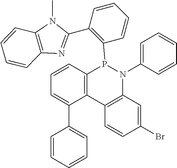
C12=C(C3=C(N(C4=CC=CC=C4)P1C1=C(C4=NC5=C(N4C)C=CC=C5)C=CC=C1)C=C(Br)C=C3)C(C1=CC=CC=C1)=CC=C2
